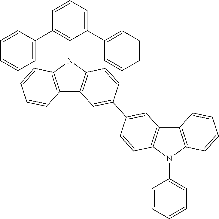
C12=C(N(C3=C(C4=CC=CC=C4)C=CC=C3C3=CC=CC=C3)C3=C1C=C(C1=CC4=C(C=C1)N(C1=CC=CC=C1)C1=C4C=CC=C1)C=C3)C=CC=C2
